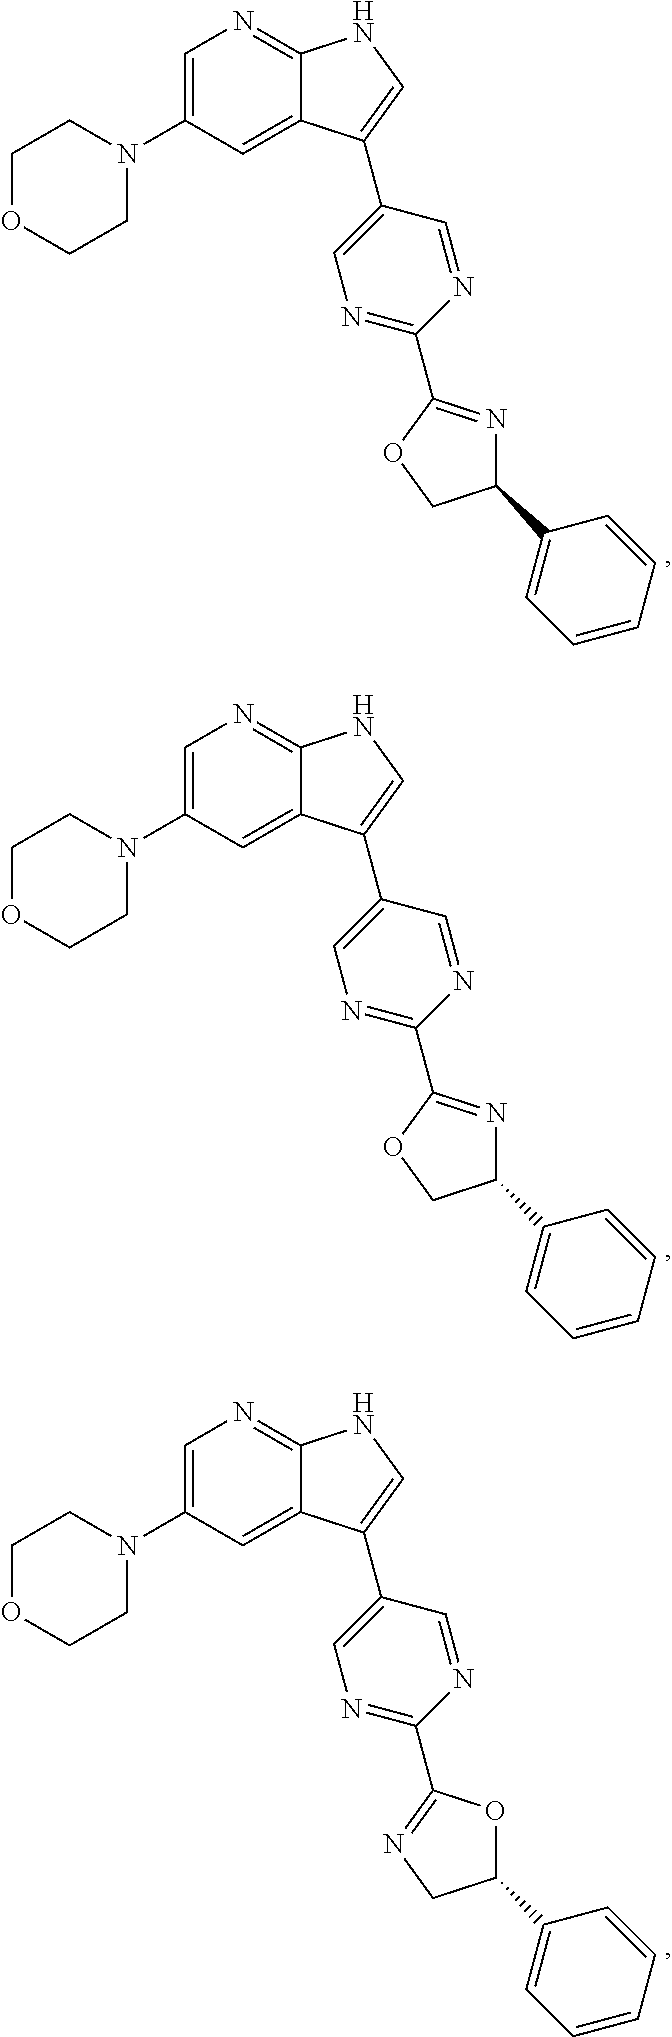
C1=C(N2CCOCC2)C=C2C(=N1)NC=C2C1=CN=C(C2=NC(C3=CC=CC=C3)CO2)N=C1.C1=C(N2CCOCC2)C=C2C(=N1)NC=C2C1=CN=C(C2=NC(C3=CC=CC=C3)CO2)N=C1.C1=C(N2CCOCC2)C=C2C(=N1)NC=C2C1=CN=C(C2=NCC(C3=CC=CC=C3)O2)N=C1
